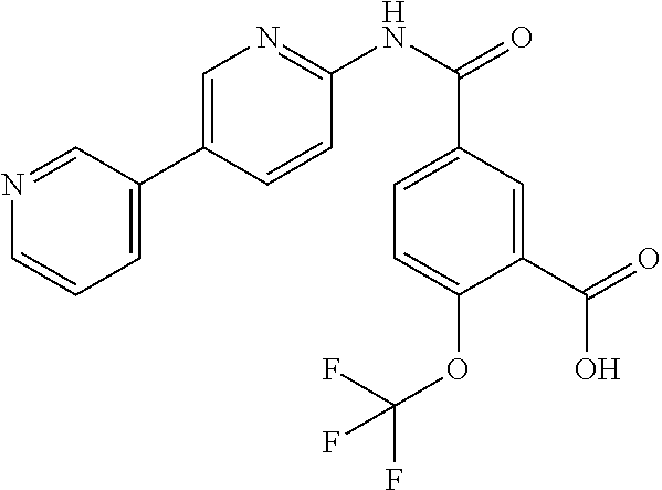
N1=CC(C2=CN=C(NC(C3=CC=C(OC(F)(F)F)C(C(=O)O)=C3)=O)C=C2)=CC=C1
